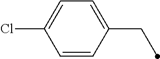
C1=C(Cl)C=CC(CC)=C1
